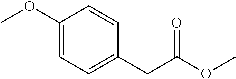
C1(OC)=CC=C(CC(OC)=O)C=C1
